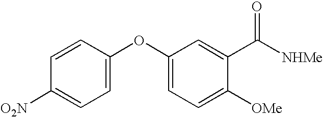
C1=CC(OC2=CC=C([OMe])C(C([NHMe])=O)=C2)=CC=C1[O2N]
